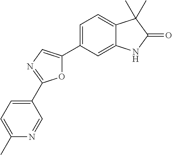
C1=C(C2=CN=C(C3=CC=C(C)N=C3)O2)C=C2C(=C1)C(C)(C)C(=O)N2
